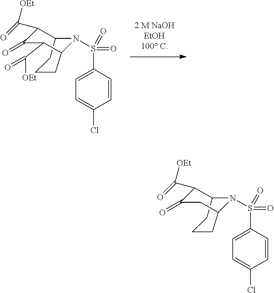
C12CCCC(CC(=O)C1C(=O)[OEt])N2S(=O)(=O)C1=CC=C(Cl)C=C1.C12CCCC(C(C([OEt])=O)C(=O)C1C(=O)[OEt])N2S(=O)(=O)C1=CC=C(Cl)C=C1
